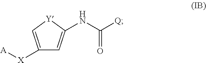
C1([X][A])=C[Y]C(NC([Q])=O)=C1
